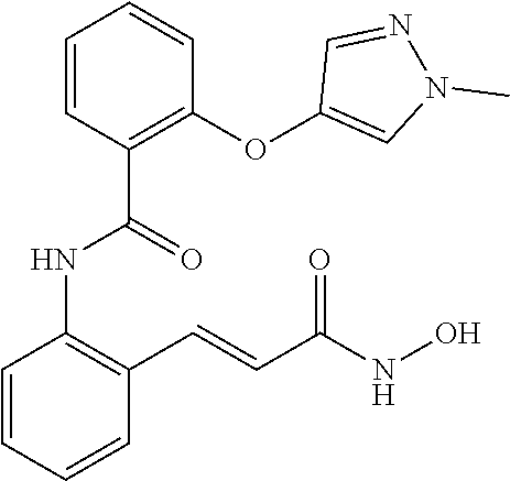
C1=CC=CC(C=CC(NO)=O)=C1NC(=O)C1=C(OC2=CN(C)N=C2)C=CC=C1
